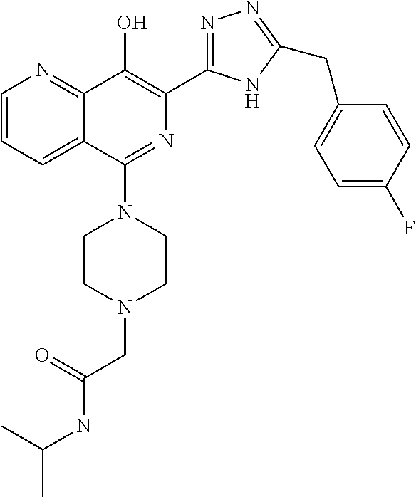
C1=CC=C2C(=N1)C(O)=C(C1=NN=C(CC3=CC=C(F)C=C3)N1)N=C2N1CCN(CC(NC(C)C)=O)CC1
